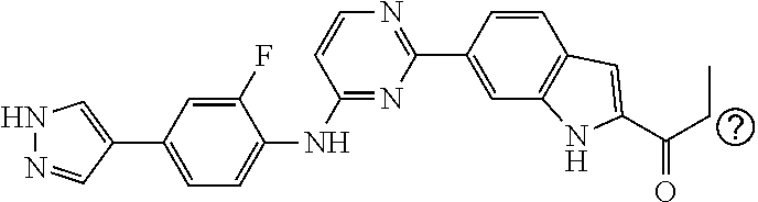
C1(F)=CC(C2=CNN=C2)=CC=C1NC1=NC(C2=CC3=C(C=C2)C=C(C(CC)=O)N3)=NC=C1
